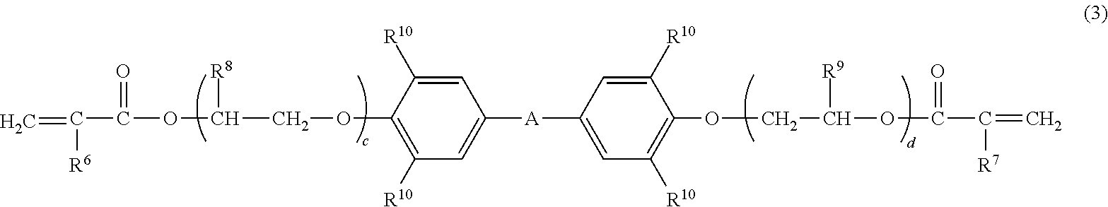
C1([A]C2=CC([R10])=C(OCC(OC(C(=C)[R7])=O)[R9])C([R10])=C2)=CC([R10])=C(OCC(OC(C(=C)[R6])=O)[R8])C([R10])=C1
